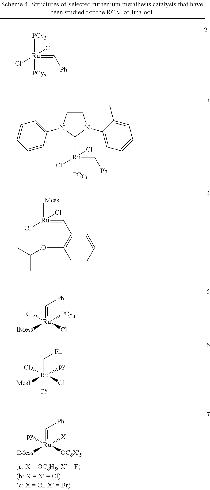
C(=[Ru]([IMess])([py])([X])[OC6X5])[Ph].[Ru](=C[Ph])([PCy3])([PCy3])(Cl)Cl.C1CN(C2=CC=CC=C2)C([Ru](=C[Ph])([PCy3])(Cl)Cl)N1C1=CC=CC=C1C.[Ru]1([IMess])(Cl)(Cl)=CC2=C(C=CC=C2)O1C(C)C.C(=[Ru]([IMess])(Cl)([PCy3])Cl)[Ph].C(=[Ru]([MesI])(Cl)([py])([py])Cl)[Ph]
